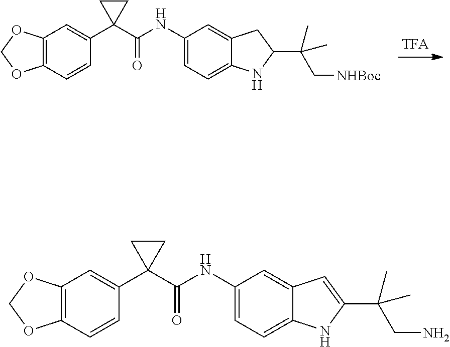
C12=C(C=CC(C3(C(NC4=CC=C5C(=C4)C=C(C(C)(CN)C)N5)=O)CC3)=C1)OCO2.C12=C(C=CC(C3(C(NC4=CC=C5C(=C4)CC(C(C[NHBoc])(C)C)N5)=O)CC3)=C1)OCO2
